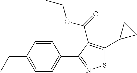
C1=CC(CC)=CC=C1C1=NSC(C2CC2)=C1C(=O)OCC
